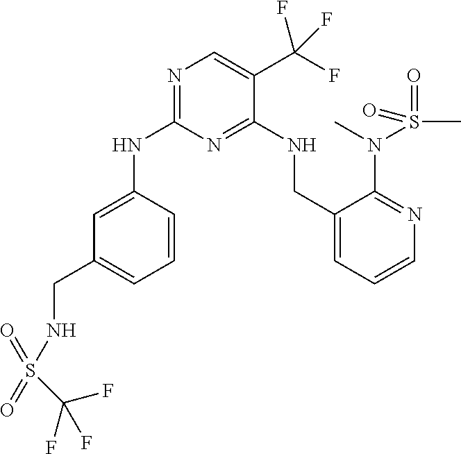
C1=C(NC2=NC=C(C(F)(F)F)C(NCC3=CC=CN=C3N(C)S(C)(=O)=O)=N2)C=CC=C1CNS(C(F)(F)F)(=O)=O
